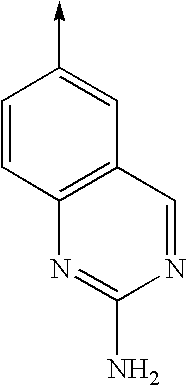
C1=CC2=C(C=C1->C)C=NC(N)=N2
